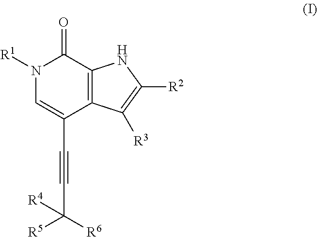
N1([R1])C=C(C#CC([R5])([R6])[R4])C2=C(C1=O)NC([R2])=C2[R3]
